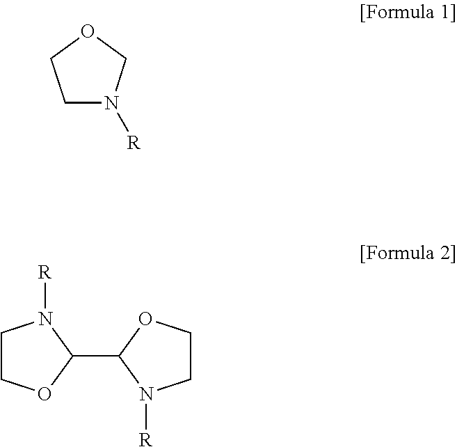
[R]N1CCOC1.C1(C2N([R])CCO2)N([R])CCO1
